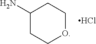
C1(N)CCOCC1.Cl
